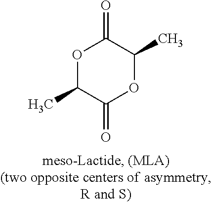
O1C(C)C(=O)OC(C)C1=O
